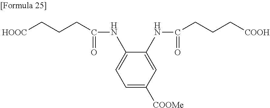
[HOOC]CCCC(=O)NC1=CC=C([COOMe])C=C1NC(=O)CCC[COOH]
